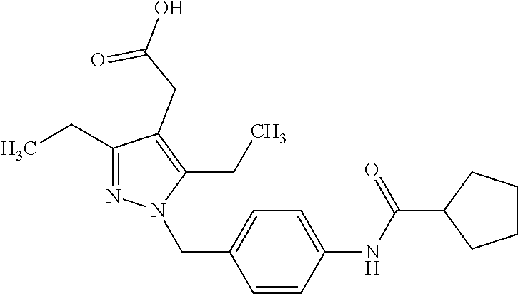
C1(CC)=NN(CC2=CC=C(NC(C3CCCC3)=O)C=C2)C(CC)=C1CC(=O)O
